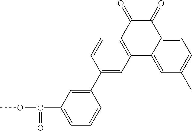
C1(C2=CC(C(OC)=O)=CC=C2)=CC2=C(C=C1)C(=O)C(=O)C1=CC=C(C)C=C21
